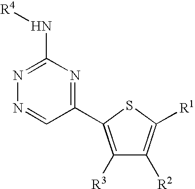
C1(N[R4])=NN=CC(C2=C([R3])C([R2])=C([R1])S2)=N1
